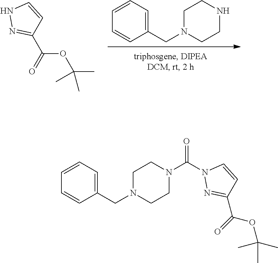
C1N(CC2=CC=CC=C2)CCNC1.N1N=C(C(=O)OC(C)(C)C)C=C1.N1=C(C(=O)OC(C)(C)C)C=CN1C(N1CCN(CC2=CC=CC=C2)CC1)=O
